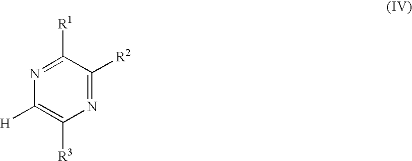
C1([H])=C([R3])N=C([R2])C([R1])=N1
